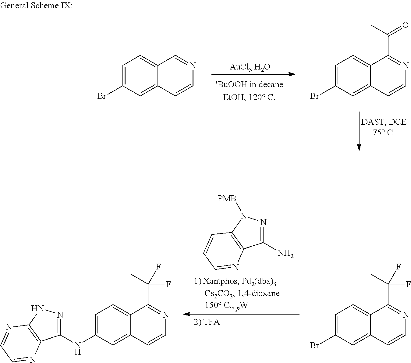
C1(N)=NN([PMB])C2=C1N=CC=C2.C1=C(NC2=NNC3=C2N=CC=N3)C=C2C(=C1)C(C(F)(C)F)=NC=C2.C1=C(Br)C=C2C(=C1)C(C(F)(C)F)=NC=C2.[AuCl3 H2O].C1=C(Br)C=C2C(=C1)C(C(=O)C)=NC=C2.C1=C(Br)C=C2C(=C1)C=NC=C2
